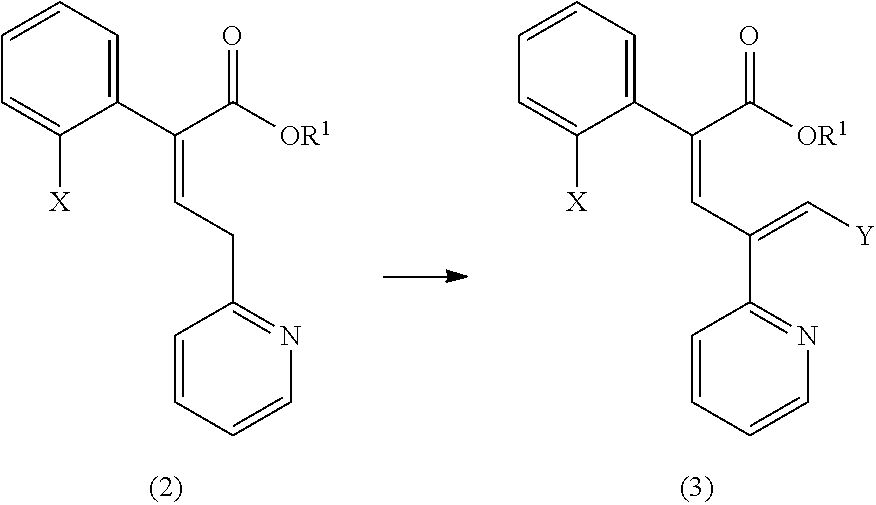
C1=CC=CN=C1CC=C(C([OR1])=O)C1=CC=CC=C1[X].C1=CC=CN=C1C(C=C(C([OR1])=O)C1=CC=CC=C1[X])=C[Y]
